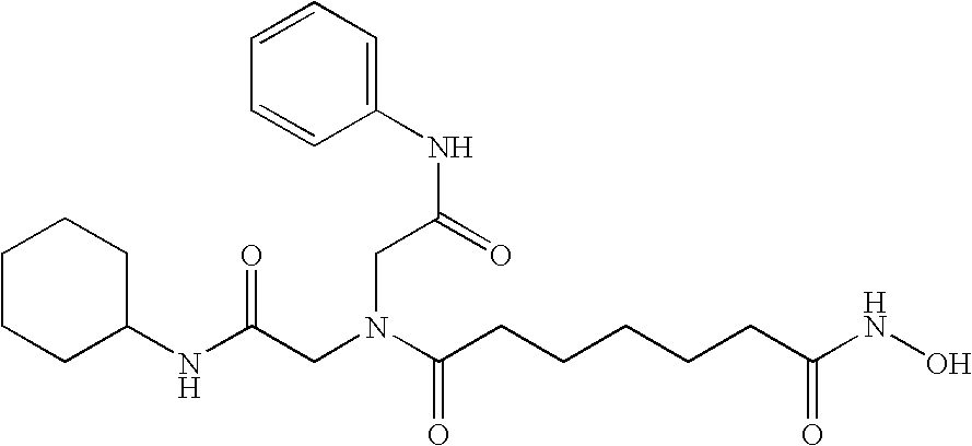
N(C(=O)CN(CC(NC1=CC=CC=C1)=O)C(=O)CCCCCC(NO)=O)C1CCCCC1
